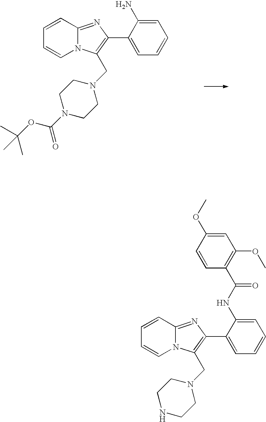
C1=CC2=NC(C3=CC=CC=C3N)=C(CN3CCN(C(OC(C)(C)C)=O)CC3)N2C=C1.C1=CC2=NC(C3=CC=CC=C3NC(=O)C3=C(OC)C=C(OC)C=C3)=C(CN3CCNCC3)N2C=C1
